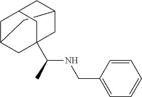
C12CC3CC(CC(C(NCC4=CC=CC=C4)C)(C3)C1)C2
